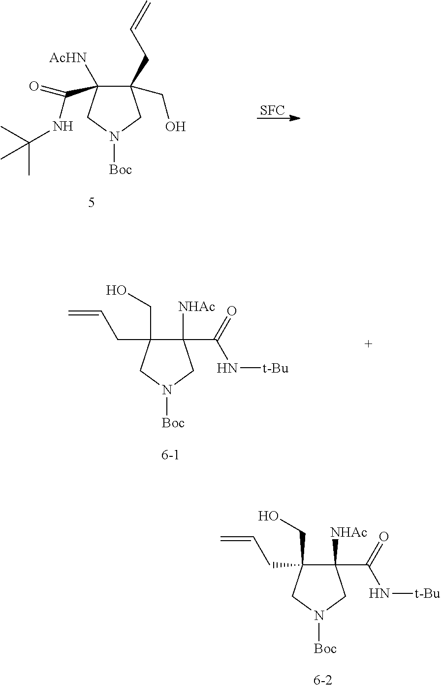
C1(CC=C)(CO)C([AcHN])(C(NC(C)(C)C)=O)CN([Boc])C1.[SFC].C1([NHAc])(C(=O)N[t-Bu])C(CO)(CC=C)CN([Boc])C1.C1([NHAc])(C(=O)N[t-Bu])C(CO)(CC=C)CN([Boc])C1
